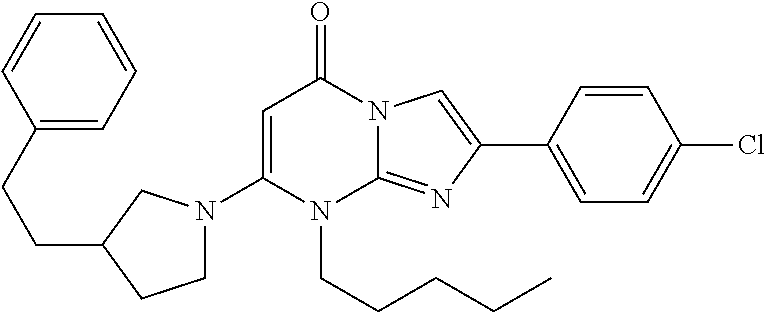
C1(N2CCC(CCC3=CC=CC=C3)C2)=CC(=O)N2C(=NC(C3=CC=C(Cl)C=C3)=C2)N1CCCCC
